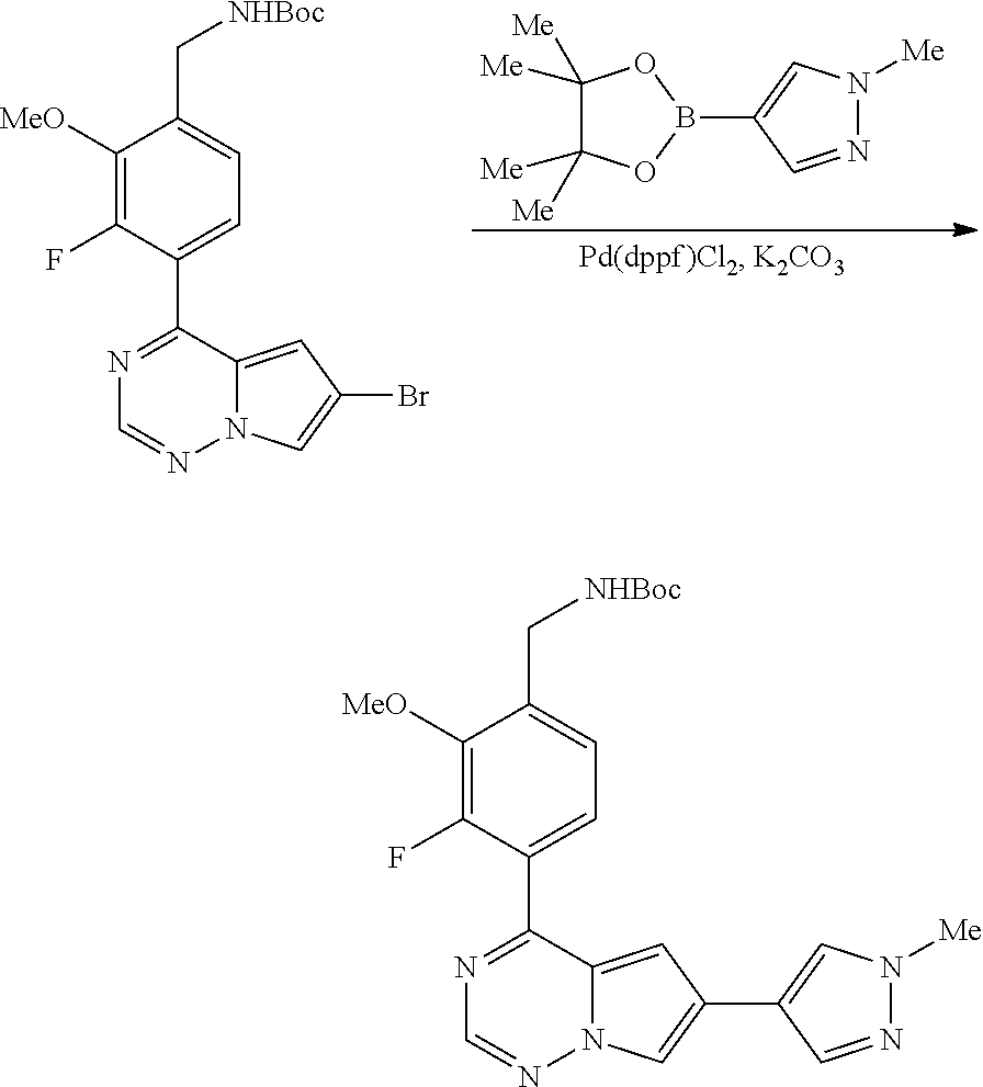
N1=C(C2=CC=C(C[NHBoc])C([MeO])=C2F)C2=CC(Br)=CN2N=C1.C1([Me])([Me])C([Me])([Me])OB(C2=CN([Me])N=C2)O1.N1=C(C2=CC=C(C[NHBoc])C([MeO])=C2F)C2=CC(C3=CN([Me])N=C3)=CN2N=C1
